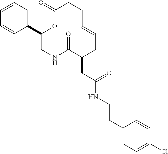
C1(C2=CC=CC=C2)CNC(=O)C(CC(NCCC2=CC=C(Cl)C=C2)=O)CC=CCCC(=O)O1
